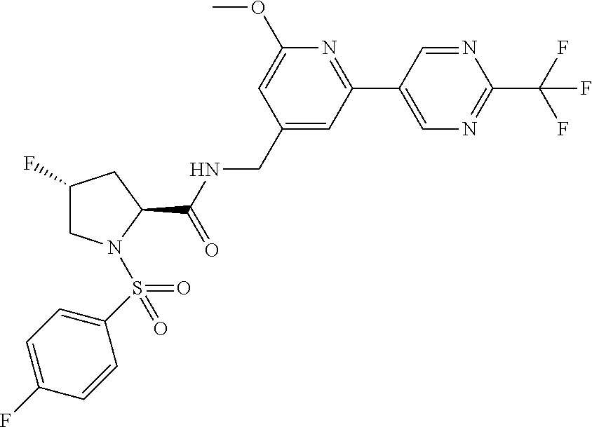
C1(C2=NC(OC)=CC(CNC(C3CC(F)CN3S(=O)(C3=CC=C(F)C=C3)=O)=O)=C2)=CN=C(C(F)(F)F)N=C1
